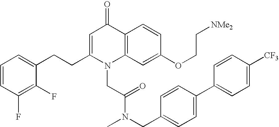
C1=CC(F)=C(F)C(CCC2=CC(=O)C3=C(N2CC(N(CC2=CC=C(C4=CC=C([CF3])C=C4)C=C2)C)=O)C=C(OCC[NMe2])C=C3)=C1
